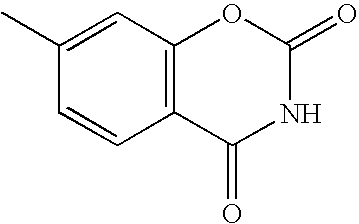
C12=C(C=C(C)C=C1)OC(=O)NC2=O
